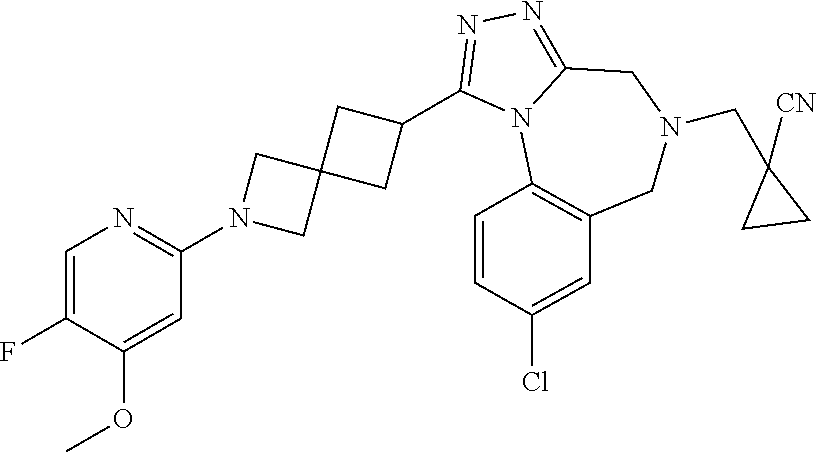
C1(F)=CN=C(N2CC3(C2)CC(C2=NN=C4N2C2=C(CN(CC5([CN])CC5)C4)C=C(Cl)C=C2)C3)C=C1OC
